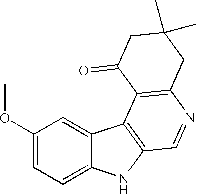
C1(OC)=CC=C2C(=C1)C1=C(N2)C=NC2=C1C(=O)CC(C)(C)C2
